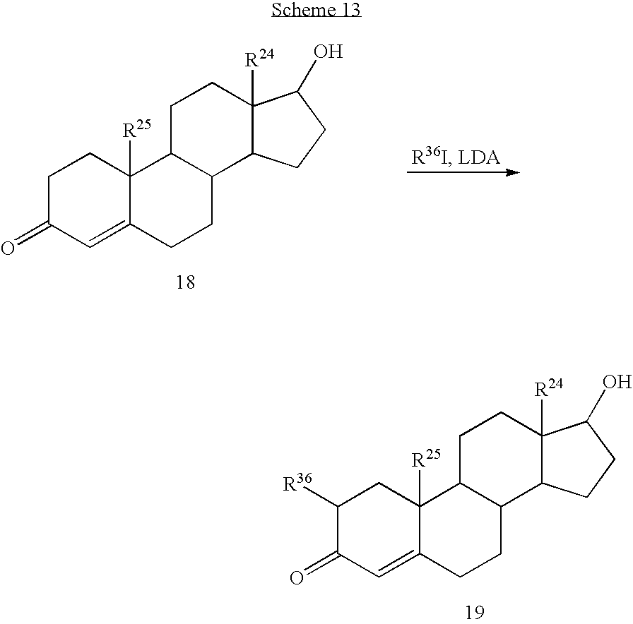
C1C(=O)C=C2C([R25])(C1)C1C(CC2)C2C([R24])(CC1)C(O)CC2.C1([R36])C(=O)C=C2C([R25])(C1)C1C(CC2)C2C([R24])(CC1)C(O)CC2
